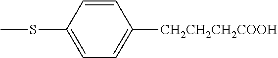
CSC1=CC=C([CH2CH2CH2COOH])C=C1
